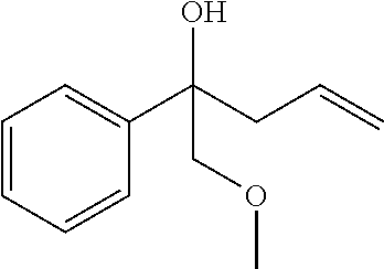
C1=CC=CC(C(CC=C)(O)COC)=C1
